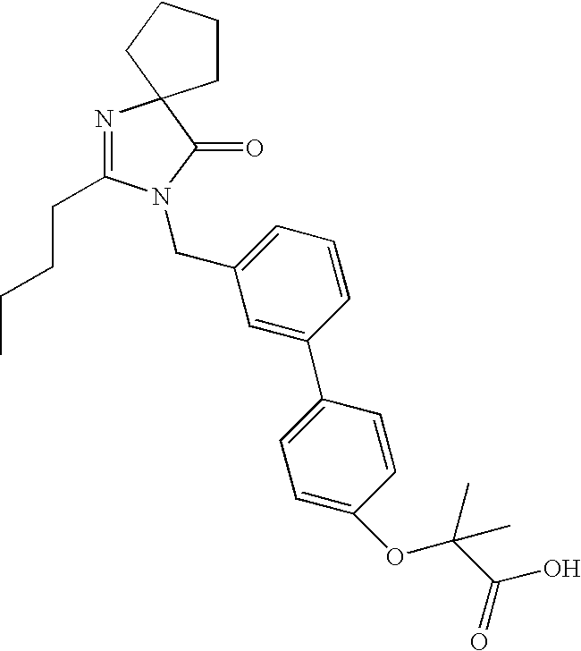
C1=C(CN2C(CCCC)=NC3(C2=O)CCCC3)C=C(C2=CC=C(OC(C(O)=O)(C)C)C=C2)C=C1
